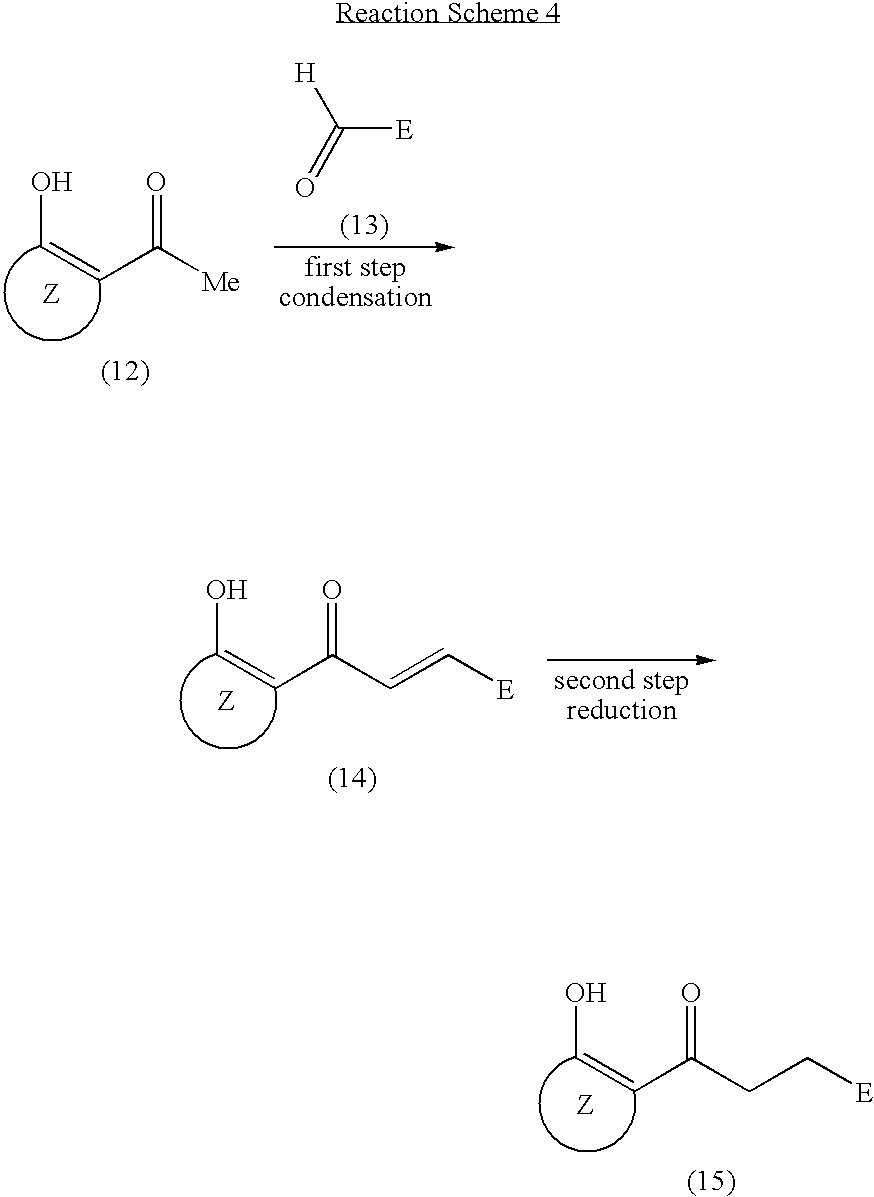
OC=CC([Me])=O.C([E])([H])=O.OC=CC(C=C[E])=O.OC=CC(CC[E])=O
